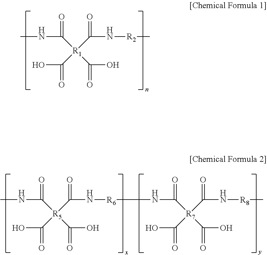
CNC([R1](C(N[R2]C)=O)(C(O)=O)C(O)=O)=O.CNC([R5](C(N[R6]NC([R7](C(N[R8]C)=O)(C(O)=O)C(O)=O)=O)=O)(C(O)=O)C(O)=O)=O
